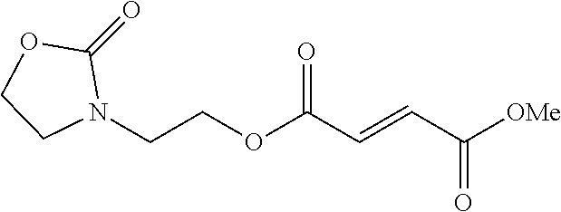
C(COC(C=CC([OMe])=O)=O)N1C(=O)OCC1
